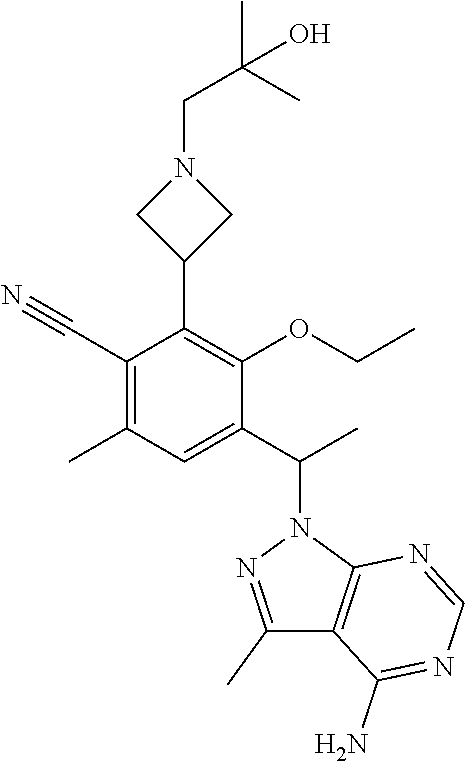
C1(C2=C(OCC)C(C(N3N=C(C)C4=C3N=CN=C4N)C)=CC(C)=C2C#N)CN(CC(C)(C)O)C1
